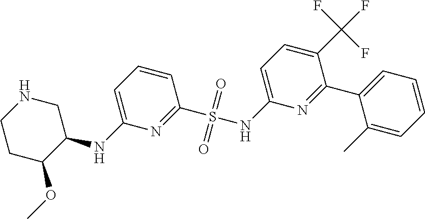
C1(S(NC2=CC=C(C(F)(F)F)C(C3=CC=CC=C3C)=N2)(=O)=O)=NC(NC2CNCCC2OC)=CC=C1
